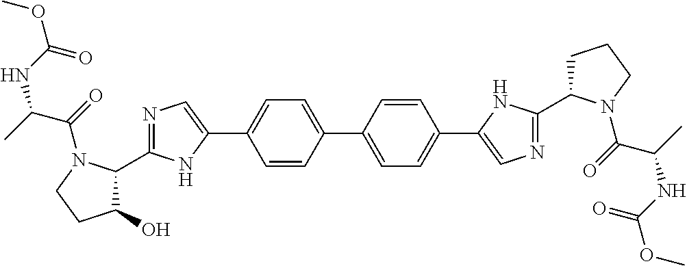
C1=C(C2=CN=C(C3C(O)CCN3C(=O)C(C)NC(OC)=O)N2)C=CC(C2=CC=C(C3=CN=C(C4CCCN4C(=O)C(C)NC(OC)=O)N3)C=C2)=C1
